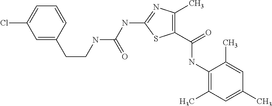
C1(C(=O)NC2=C(C)C=C(C)C=C2C)=C(C)N=C(NC(NCCC2=CC(Cl)=CC=C2)=O)S1
